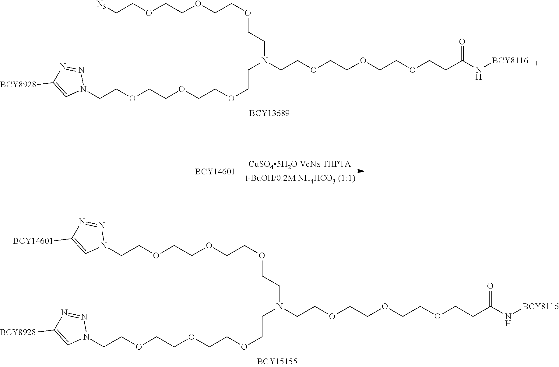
N1=NN(CCOCCOCCOCCN(CCOCCOCCOCC[N3])CCOCCOCCOCCC(=O)N[BCY8116])C=C1[BCY8928].N1=NN(CCOCCOCCOCCN(CCOCCOCCOCCN2N=NC([BCY14601])=C2)CCOCCOCCOCCC(=O)N[BCY8116])C=C1[BCY8928]
